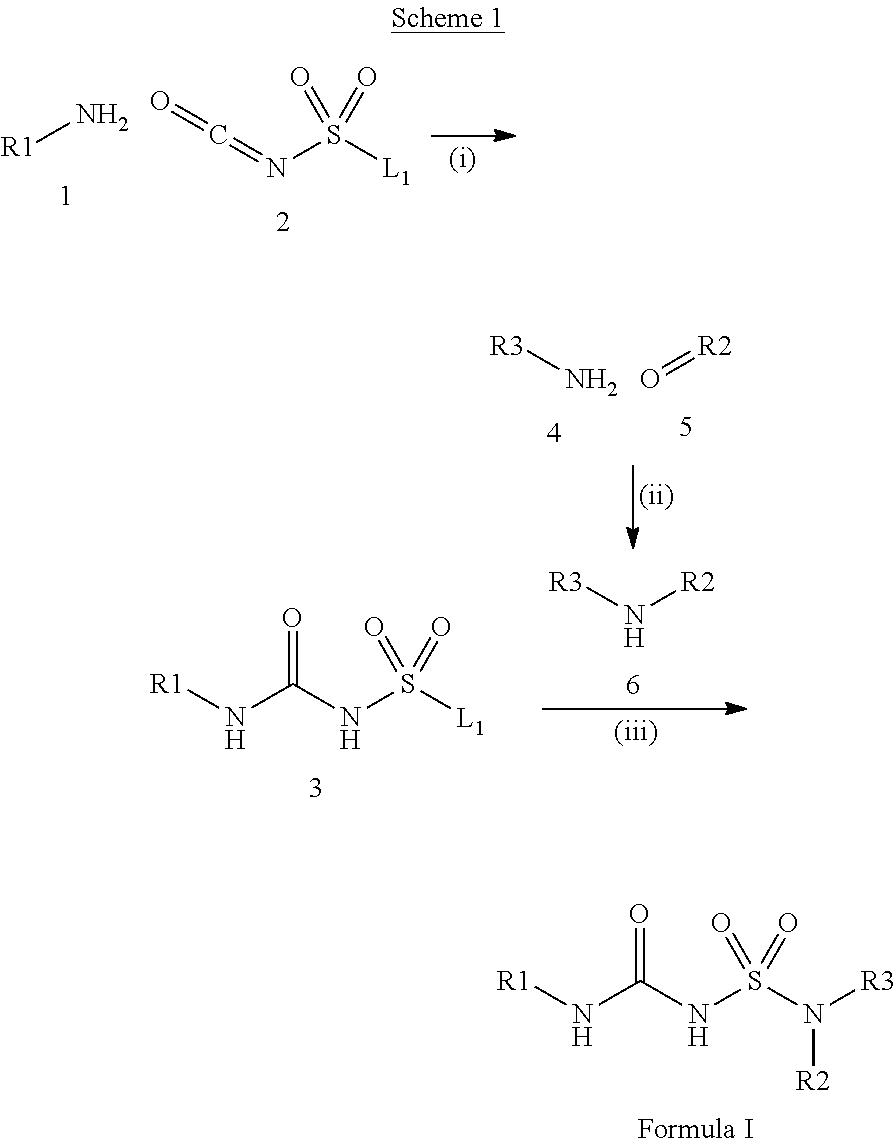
N[R1].C(=NS([L1])(=O)=O)=O.C(NS([L1])(=O)=O)(N[R1])=O.[R2]N[R3].[R3]N.[R2]=O.C(NS(N([R3])[R2])(=O)=O)(N[R1])=O
